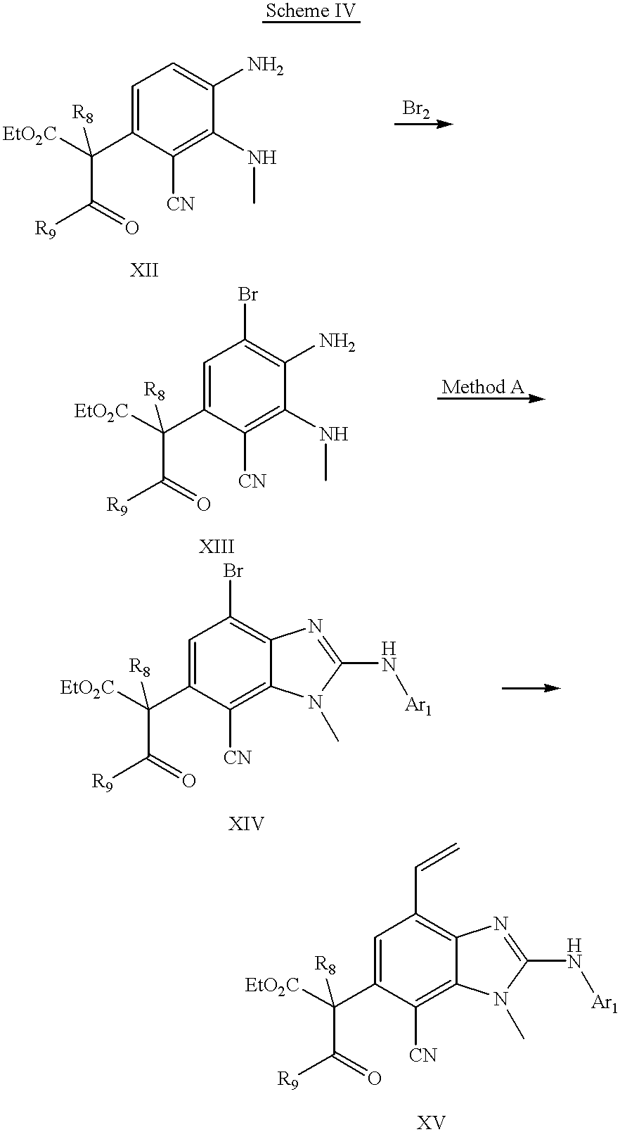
[EtO2C]C([R8])(C1=CC=C(N)C(NC)=C1[CN])C([R9])=O.[EtO2C]C([R8])(C1=CC(Br)=C(N)C(NC)=C1[CN])C([R9])=O.[EtO2C]C([R8])(C1=CC(Br)=C2C(=C1[CN])N(C)C(N[Ar1])=N2)C([R9])=O.[EtO2C]C([R8])(C1=CC(C=C)=C2C(=C1[CN])N(C)C(N[Ar1])=N2)C([R9])=O
